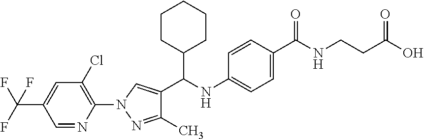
C1=NC(N2C=C(C(NC3=CC=C(C(NCCC(O)=O)=O)C=C3)C3CCCCC3)C(C)=N2)=C(Cl)C=C1C(F)(F)F
